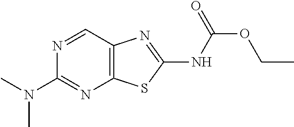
N1=CC2=C(N=C1N(C)C)SC(NC(OCC)=O)=N2
